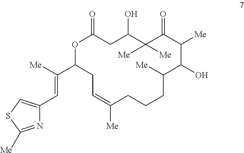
C1(C([Me])=CC2=CSC([Me])=N2)OC(=O)CC(O)C([Me])([Me])C(=O)C([Me])C(O)C([Me])CCCC([Me])=CC1
